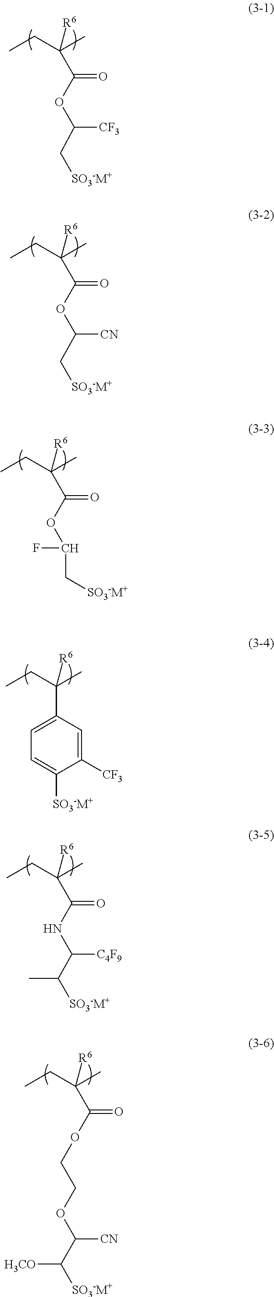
CCC(C)([R6])C(OC([CF3])C[SO3-M+])=O.CCC(C)([R6])C(OC([CN])C[SO3-M+])=O.CCC(C)([R6])C(OC(F)C[SO3-M+])=O.CCC(C)([R6])C(NC([C4F9])C([SO3-M+])C)=O.CCC(C)([R6])C(OCCOC([CN])C([H3CO])[SO3-M+])=O.CCC(C)([R6])C1=CC=C([SO3-M+])C([CF3])=C1
